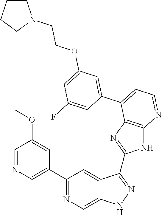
C1(C2=NC=C3C(=C2)C(C2=NC4=C(N2)N=CC=C4C2=CC(OCCN4CCCC4)=CC(F)=C2)=NN3)=CN=CC(OC)=C1
